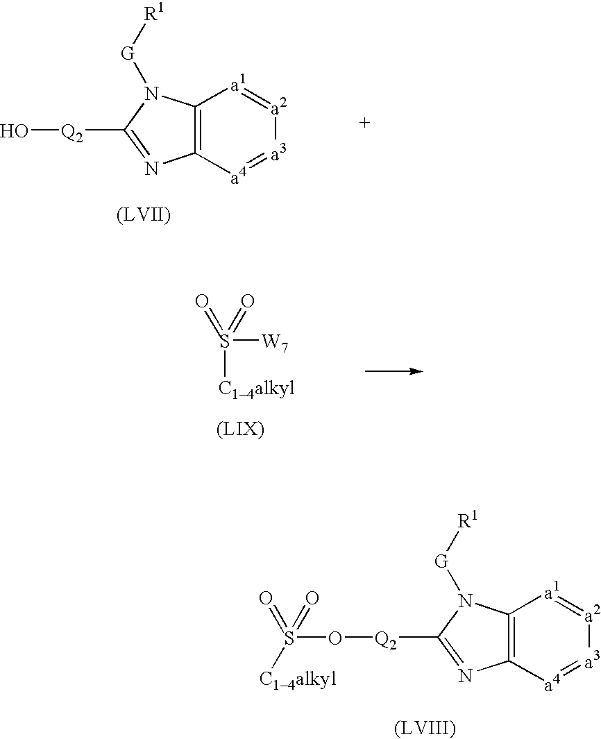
C12=C([a4]=[a3][a2]=[a1]1)N=C([Q2]O)N2[G][R1].S([C14alkyl])([W7])(=O)=O.C12=C([a4]=[a3][a2]=[a1]1)N=C([Q2]OS([C14alkyl])(=O)=O)N2[G][R1]
